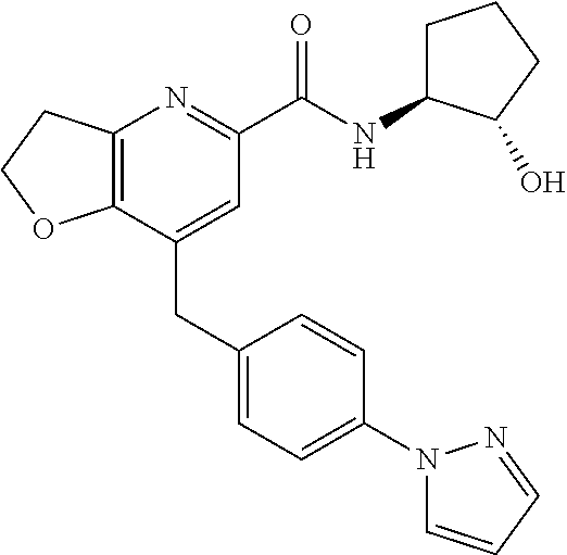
C12=C(CCO1)N=C(C(NC1CCCC1O)=O)C=C2CC1=CC=C(N2C=CC=N2)C=C1
